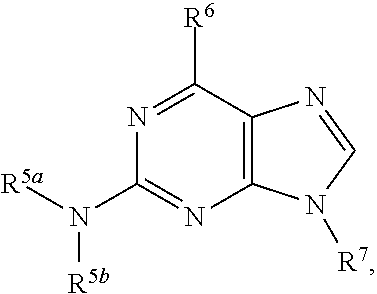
C12=C(C([R6])=NC(N([R5a])[R5b])=N1)N=CN2[R7]
